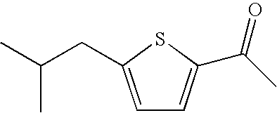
C1=C(CC(C)C)SC(C(C)=O)=C1
